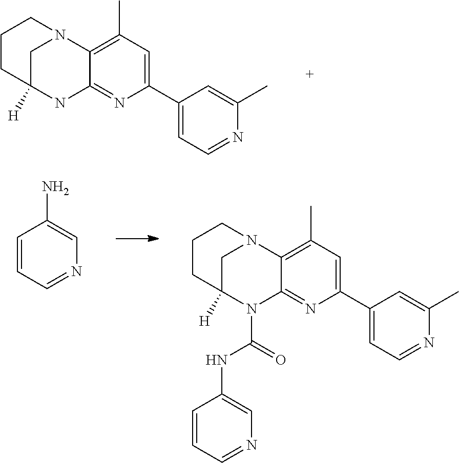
C1C2([H])NC3=NC(C4=CC=NC(C)=C4)=CC(C)=C3N1CCC2.C1C2([H])N(C(=O)NC3=CN=CC=C3)C3=NC(C4=CC=NC(C)=C4)=CC(C)=C3N1CCC2.C1=CC=NC=C1N
